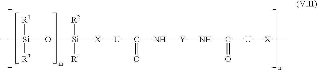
[Si](O[Si]([X][U]C(N[Y]NC([U][X]C)=O)=O)([R2])[R4])(C)([R1])[R3]
